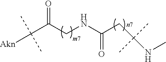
C(CC(NCC(C([Akn])(C)C)=O)=O)(NC)(C)C
